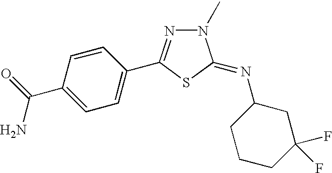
C1=C(C(N)=O)C=CC(C2=NN(C)C(=NC3CCCC(F)(F)C3)S2)=C1
